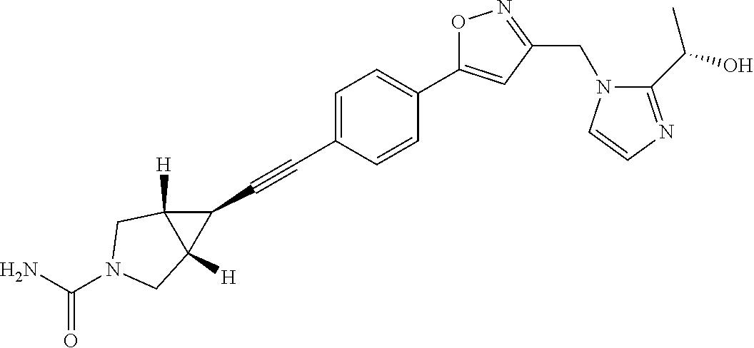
C1=C(C#CC2C3([H])C2([H])CN(C(N)=O)C3)C=CC(C2=CC(CN3C(C(O)C)=NC=C3)=NO2)=C1
